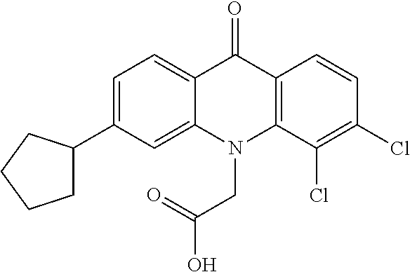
C12=CC=C(C3CCCC3)C=C1N(CC(O)=O)C1=C(C2=O)C=CC(Cl)=C1Cl
